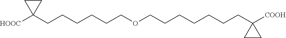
[HOOC]C1(CCCCCCOCCCCCCCC2([COOH])CC2)CC1
